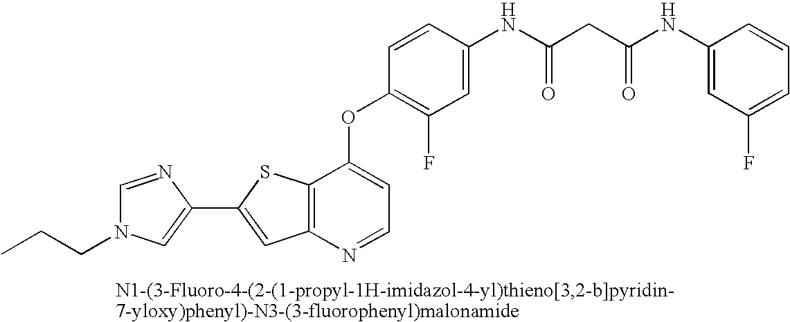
C12=C(N=CC=C1OC1=C(F)C=C(NC(=O)CC(NC3=CC(F)=CC=C3)=O)C=C1)C=C(C1=CN(CCC)C=N1)S2
